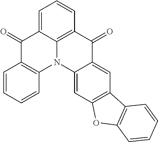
C1(=O)C2=C(N3C4=C(C(=O)C5=CC6=C(C=C35)OC3=C6C=CC=C3)C=CC=C14)C=CC=C2
